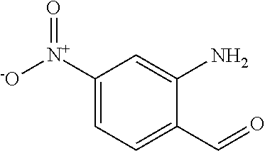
C1([N+]([-O])=O)=CC=C(C=O)C(N)=C1
